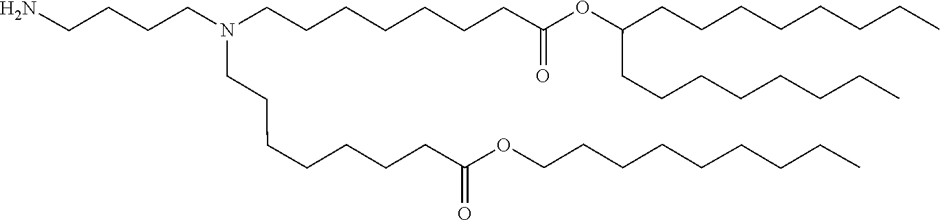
C(C(=O)OCCCCCCCCC)CCCCCCN(CCCCCCCC(=O)OC(CCCCCCCC)CCCCCCCC)CCCCN
